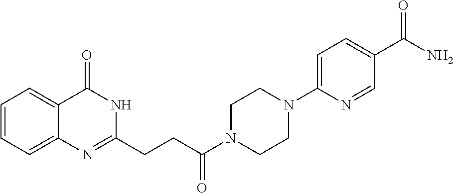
C12=CC=CC=C1N=C(CCC(N1CCN(C3=CC=C(C(N)=O)C=N3)CC1)=O)NC2=O
